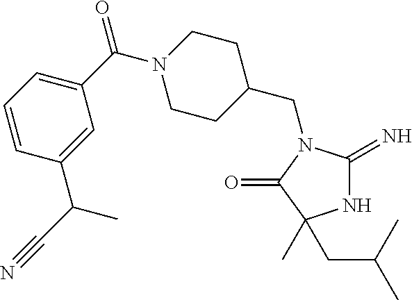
N1C(=N)N(CC2CCN(C(=O)C3=CC=CC(C(C#N)C)=C3)CC2)C(=O)C1(CC(C)C)C
